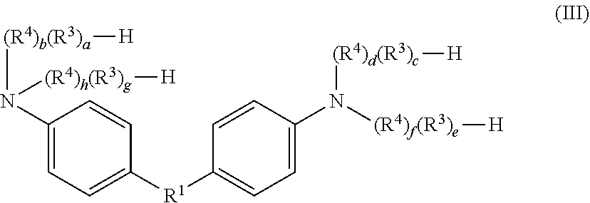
C1(N([(R4)b(R3)a][H])[(R4)h(R3)g][H])=CC=C([R1]C2=CC=C(N([(R4)f(R3)e][H])[(R4)d(R3)c][H])C=C2)C=C1
